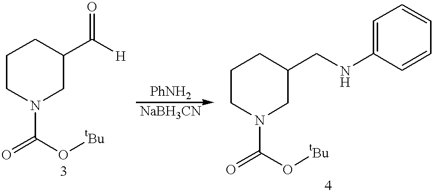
C1CN(C(=O)O[tBu])CC(C(=O)[H])C1.C1CN(C(=O)O[tBu])CC(CNC2=CC=CC=C2)C1
